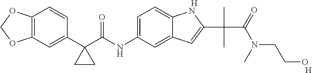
C12=C(C=C(C3(C(NC4=CC=C5C(=C4)C=C(C(C)(C(N(CCO)C)=O)C)N5)=O)CC3)C=C1)OCO2.[H].[H]
